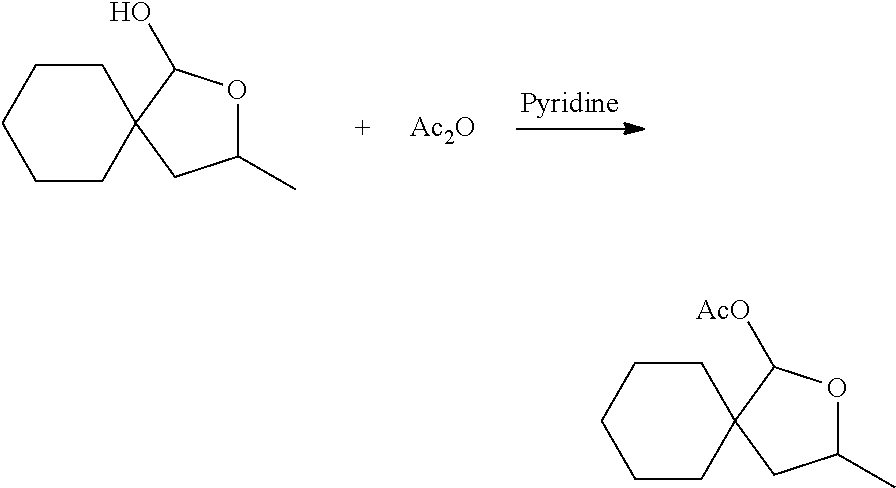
C1(C)OC(O)C2(C1)CCCCC2.[Ac2O].C1(C)OC([AcO])C2(C1)CCCCC2
